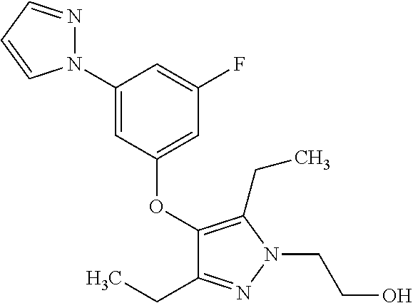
C1(OC2=CC(F)=CC(N3N=CC=C3)=C2)=C(CC)N(CCO)N=C1CC
